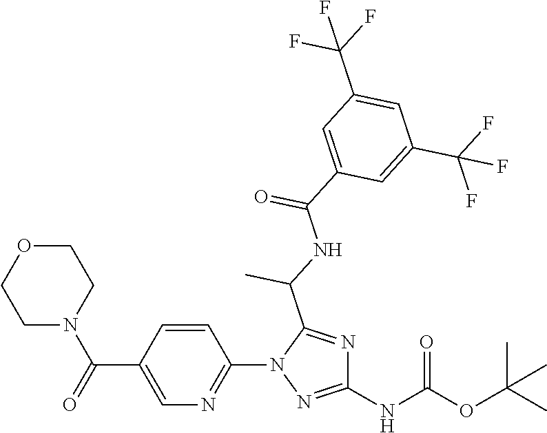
C1N(C(C2=CN=C(N3N=C(NC(=O)OC(C)(C)C)N=C3C(C)NC(=O)C3=CC(C(F)(F)F)=CC(C(F)(F)F)=C3)C=C2)=O)CCOC1
